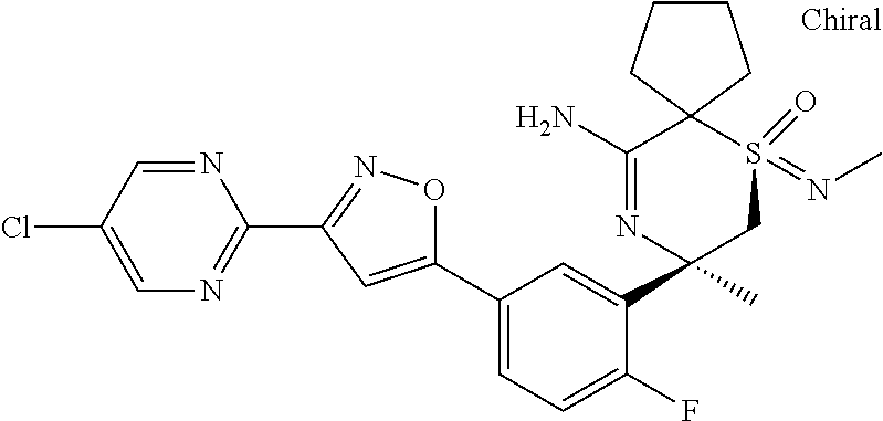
C1=C(Cl)C=NC(C2=NOC(C3=CC=C(F)C(C4(C)CS(=NC)(=O)C5(C(N)=N4)CCCC5)=C3)=C2)=N1
